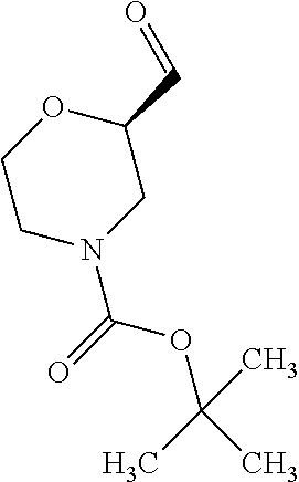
C1CN(C(=O)OC(C)(C)C)CC(C=O)O1
